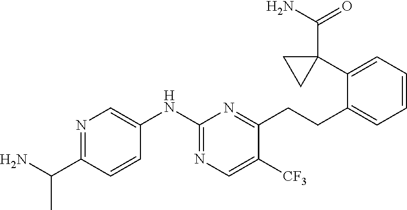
CC(N)C1=NC=C(NC2=NC=C([CF3])C(CCC3=CC=CC=C3C3(C(N)=O)CC3)=N2)C=C1
